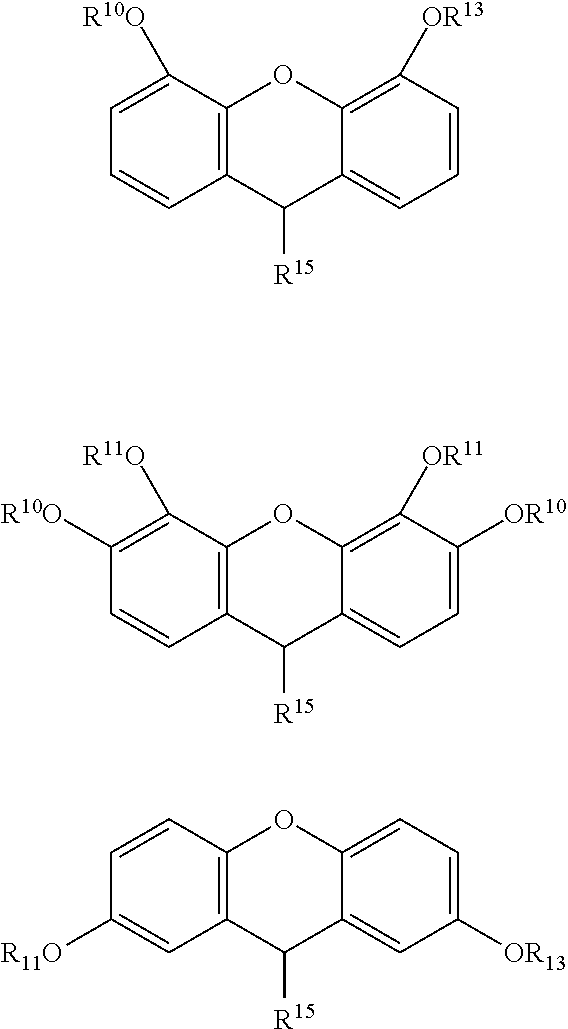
C12=C(C([R11O])=C([R10O])C=C1)OC1=C([OR11])C([OR10])=CC=C1C2[R15].C12=C(C([R10O])=CC=C1)OC1=C([OR13])C=CC=C1C2[R15].C12=C(C=CC([R11O])=C1)OC1=CC=C([OR13])C=C1C2[R15]
